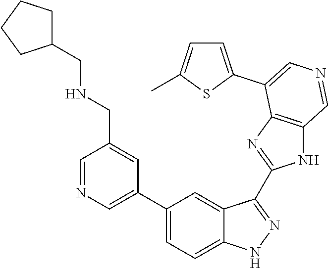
C1(C2=CN=CC(CNCC3CCCC3)=C2)=CC=C2C(=C1)C(C1=NC3=C(N1)C=NC=C3C1=CC=C(C)S1)=NN2
